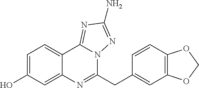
C1(O)=CC=C2C(=C1)N=C(CC1=CC3=C(C=C1)OCO3)N1C2=NC(N)=N1
